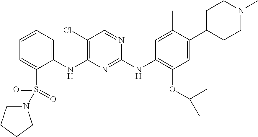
C1(NC2=C(Cl)C=NC(NC3=C(OC(C)C)C=C(C4CCN(C)CC4)C(C)=C3)=N2)=CC=CC=C1S(=O)(=O)N1CCCC1
